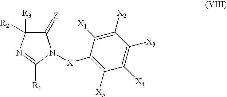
C1([X1])=C([X2])C([X3])=C([X4])C([X5])=C1[X]N1C(=[Z])C([R3])([R2])N=C1[R1]
